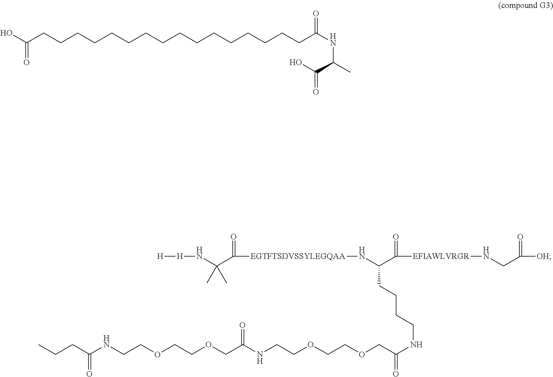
[H][H]NC(C([EGTFTSDVSSYLEGQAA]NC(C([EFIAWLVRGR]NCC([OH])=O)=O)CCCCNC(COCCOCCNC(COCCOCCNC(CCC)=O)=O)=O)=O)(C)C.OC(CCCCCCCCCCCCCCCCC(=O)NC(C(O)=O)C)=O
